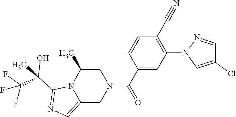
C12=CN=C(C(C)(C(F)(F)F)O)N1C(C)CN(C(C1=CC(N3C=C(Cl)C=N3)=C(C#N)C=C1)=O)C2
